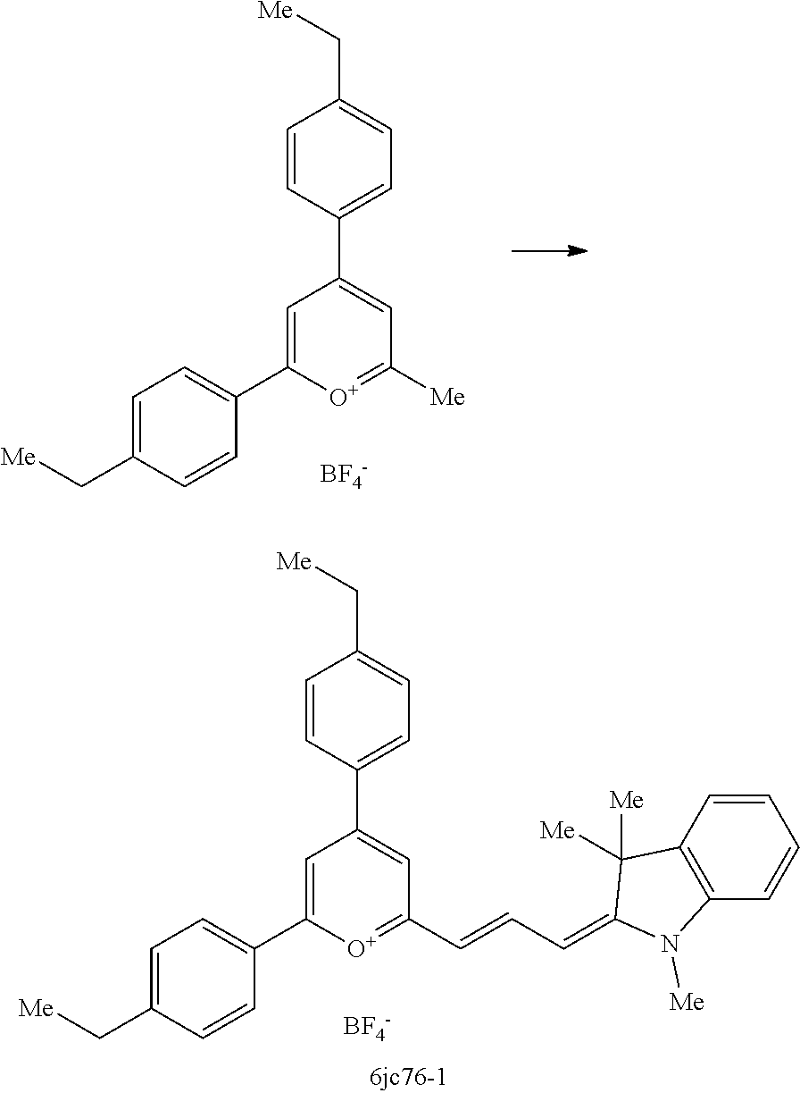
C1=CC(C2=CC([Me])=[O+]C(C3=CC=C(C[Me])C=C3)=C2)=CC=C1C[Me].[BF4-].[BF4-].C1=CC(C2=CC(C=CC=C3N([Me])C4=C(C3([Me])[Me])C=CC=C4)=[O+]C(C3=CC=C(C[Me])C=C3)=C2)=CC=C1C[Me]
